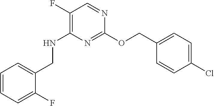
C1(F)=C(NCC2=CC=CC=C2F)N=C(OCC2=CC=C(Cl)C=C2)N=C1
